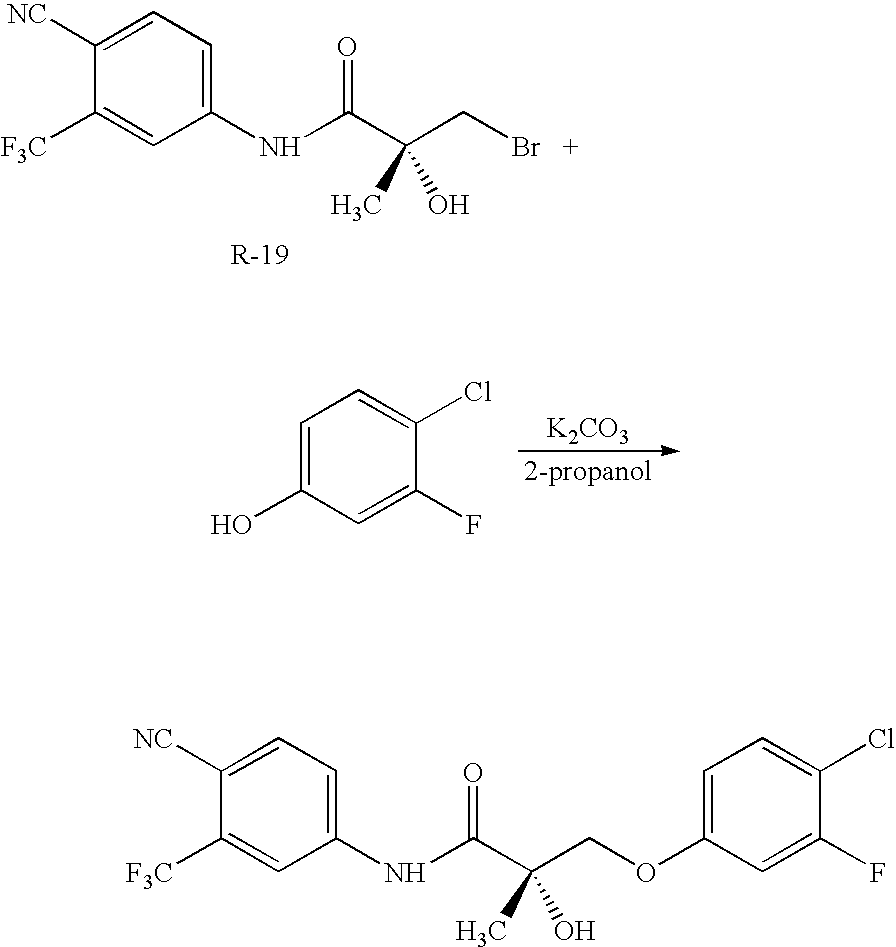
C1([NC])=CC=C(NC(C(CBr)(C)O)=O)C=C1[F3C].[K2CO3].C1=C(O)C=C(F)C(Cl)=C1.C1([NC])=CC=C(NC(C(COC2=CC=C(Cl)C(F)=C2)(C)O)=O)C=C1[F3C]
